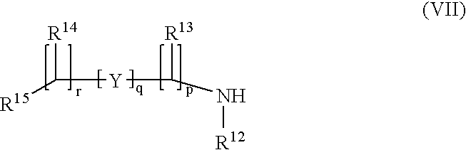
[R15]C([R14])[Y]C([R13])N[R12]
